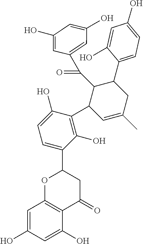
C(=O)(C1=CC(O)=CC(O)=C1)C1C(C2=C(O)C(C3OC4=C(C(=O)C3)C(O)=CC(O)=C4)=CC=C2O)C=C(C)CC1C1=CC=C(O)C=C1O
